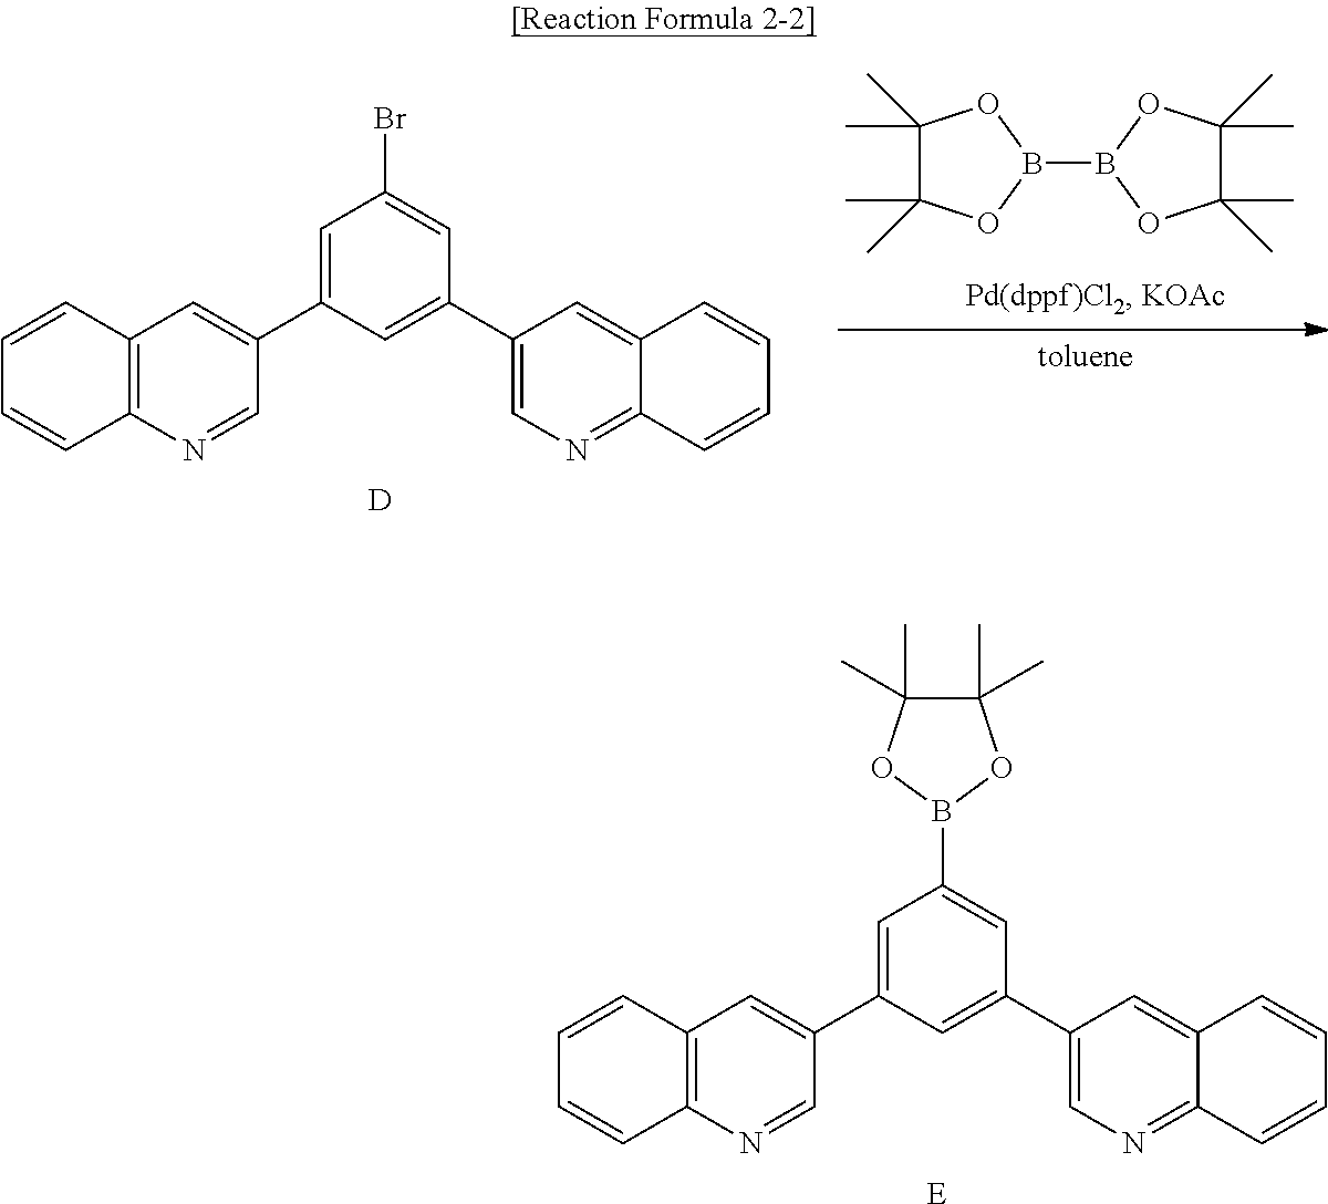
B1(B2OC(C)(C)C(C)(C)O2)OC(C)(C)C(C)(C)O1.C1=CC2=C(C=C1)N=CC(C1=CC(Br)=CC(C3=CN=C4C(=C3)C=CC=C4)=C1)=C2.[D].C1=CC2=C(C=C1)N=CC(C1=CC(B3OC(C)(C)C(C)(C)O3)=CC(C3=CN=C4C(=C3)C=CC=C4)=C1)=C2.[E]
